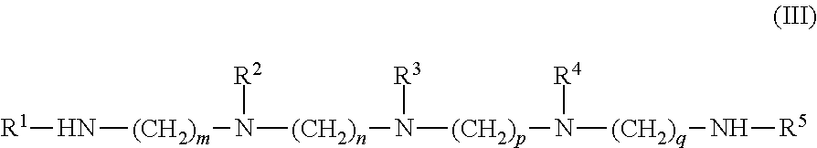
[R1]N[(CH2)m]N([(CH2)n]N([(CH2)p]N([(CH2)q]N[R5])[R4])[R3])[R2]
